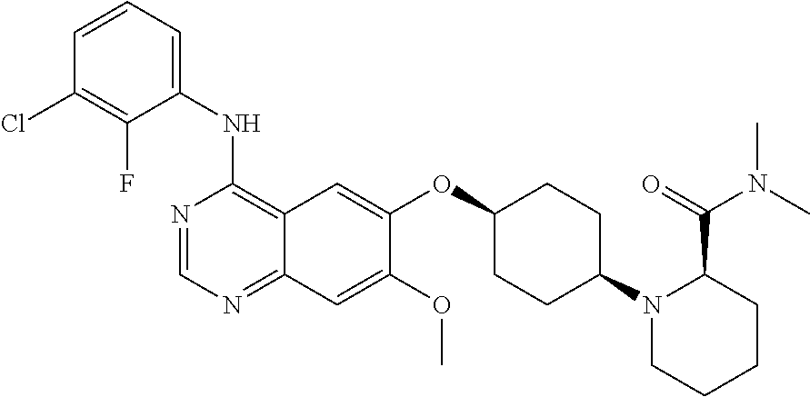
C1(NC2=C3C(=NC=N2)C=C(OC)C(OC2CCC(N4CCCCC4C(=O)N(C)C)CC2)=C3)=CC=CC(Cl)=C1F
